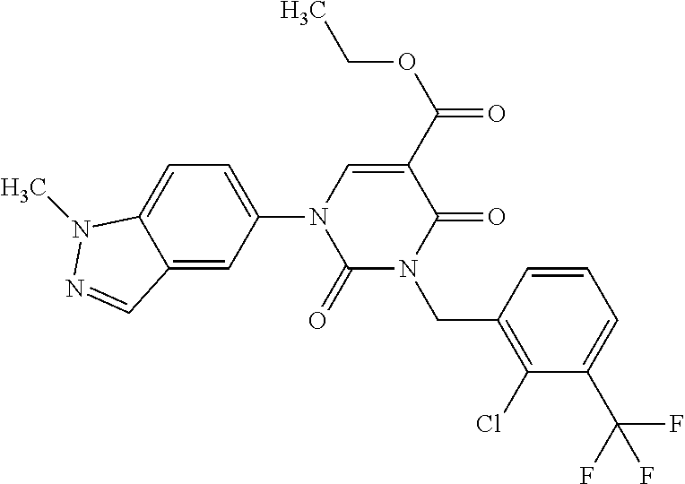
C1(=O)N(CC2=C(Cl)C(C(F)(F)F)=CC=C2)C(=O)C(C(OCC)=O)=CN1C1=CC=C2C(=C1)C=NN2C
